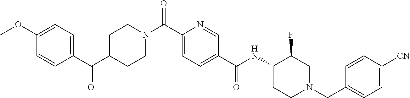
C1(OC)=CC=C(C(C2CCN(C(C3=CC=C(C(NC4CCN(CC5=CC=C([CN])C=C5)CC4F)=O)C=N3)=O)CC2)=O)C=C1
